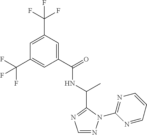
C1(C(=O)NC(C)C2=NC=NN2C2=NC=CC=N2)=CC(C(F)(F)F)=CC(C(F)(F)F)=C1
